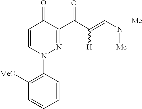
C1=CC(N2N=C(C(C(=CN[Me])[H])=O)C(=O)C=C2)=C([MeO])C=C1.[Me]
